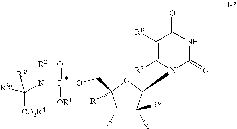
C1([Y])C([R6])([X])C(N2C([R7])=C([R8])C(=O)NC2=O)OC1([R5])COP(N(C([R3a])([CO2R4])[R3b])[R2])(=O)[OR1]
